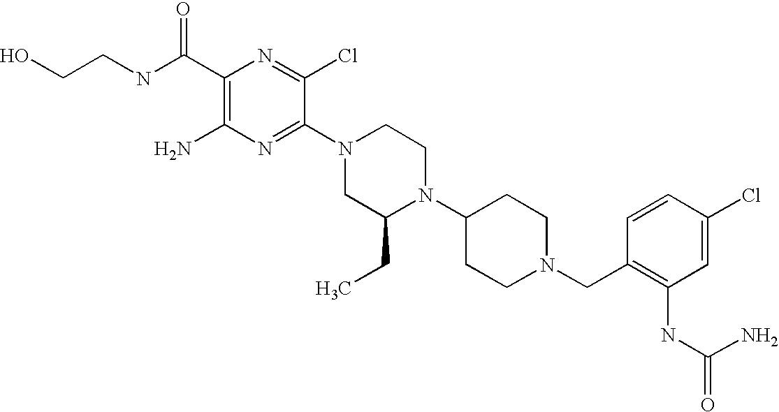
C1(C(NCCO)=O)=C(N)N=C(N2CC(CC)N(C3CCN(CC4=C(NC(=O)N)C=C(Cl)C=C4)CC3)CC2)C(Cl)=N1
